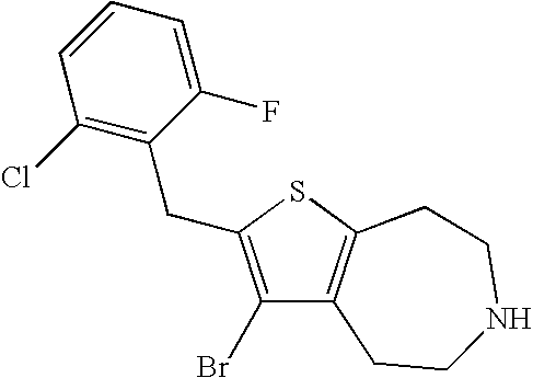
C1(Br)=C(CC2=C(Cl)C=CC=C2F)SC2=C1CCNCC2
